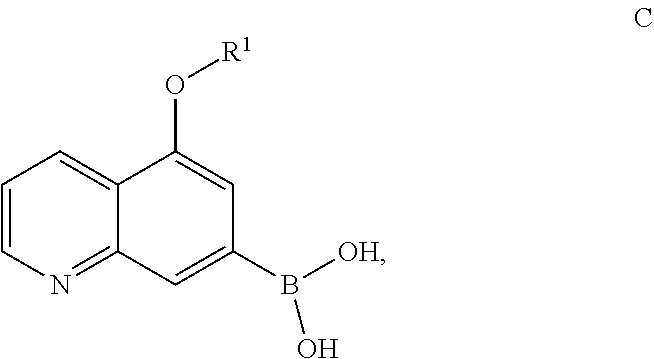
C1=CN=C2C(=C1)C(O[R1])=CC(B([OH])O)=C2
